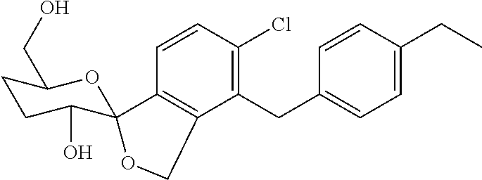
C1=CC(Cl)=C(CC2=CC=C(CC)C=C2)C2=C1C1(C(O)CCC(CO)O1)OC2
